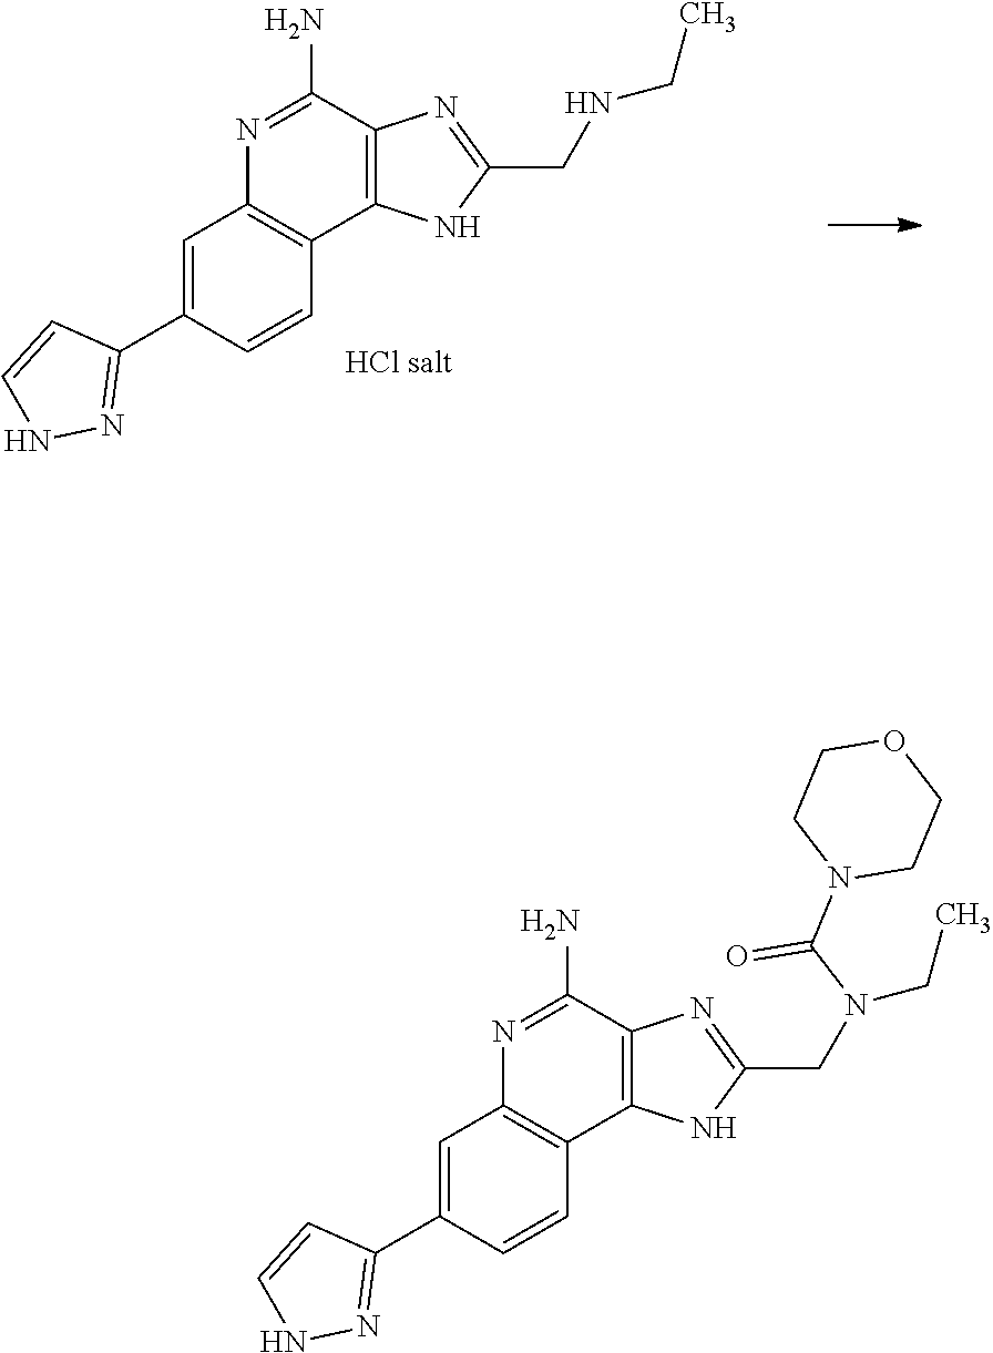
C1=C(C2=NNC=C2)C=CC2=C1N=C(N)C1=C2NC(CN(CC)C(N2CCOCC2)=O)=N1.C1=C(C2=NNC=C2)C=CC2=C1N=C(N)C1=C2NC(CNCC)=N1
